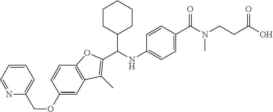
C1(OCC2=CC=CC=N2)=CC2=C(C=C1)OC(C(NC1=CC=C(C(N(CCC(O)=O)C)=O)C=C1)C1CCCCC1)=C2C
